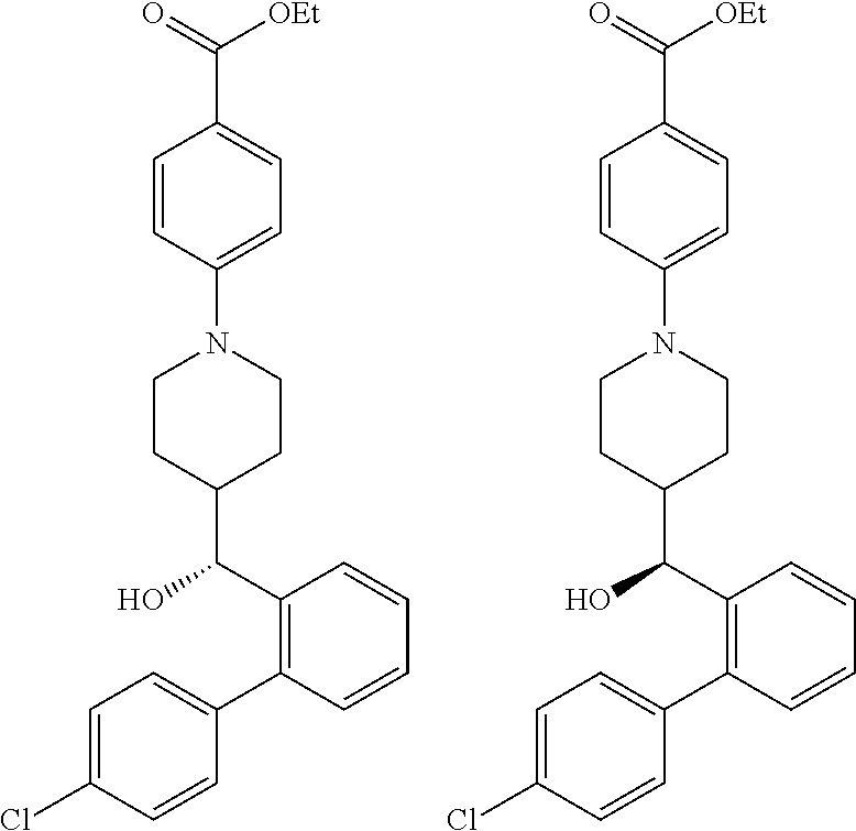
C1=C(Cl)C=CC(C2=C(C(O)C3CCN(C4=CC=C(C(=O)[OEt])C=C4)CC3)C=CC=C2)=C1.C1=C(Cl)C=CC(C2=C(C(O)C3CCN(C4=CC=C(C(=O)[OEt])C=C4)CC3)C=CC=C2)=C1
